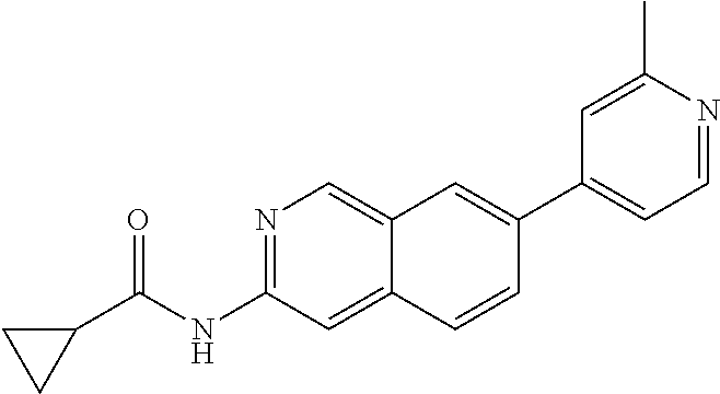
N1=C(NC(C2CC2)=O)C=C2C(=C1)C=C(C1=CC=NC(C)=C1)C=C2
